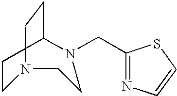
C1CN(CC2=NC=CS2)CCN(CC)C1
